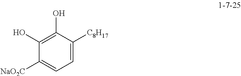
C1(O)=C(O)C([NaO2C])=CC=C1[C8H17]
